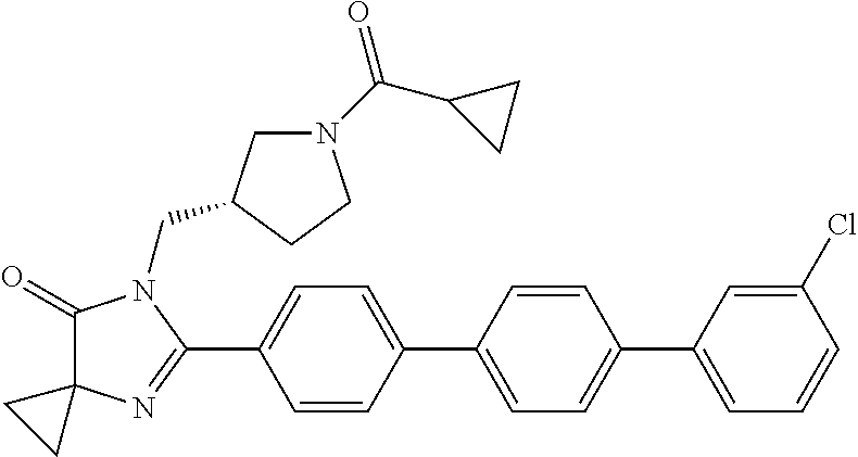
C1(=O)C2(N=C(C3=CC=C(C4=CC=C(C5=CC=CC(Cl)=C5)C=C4)C=C3)N1CC1CN(C(C3CC3)=O)CC1)CC2
